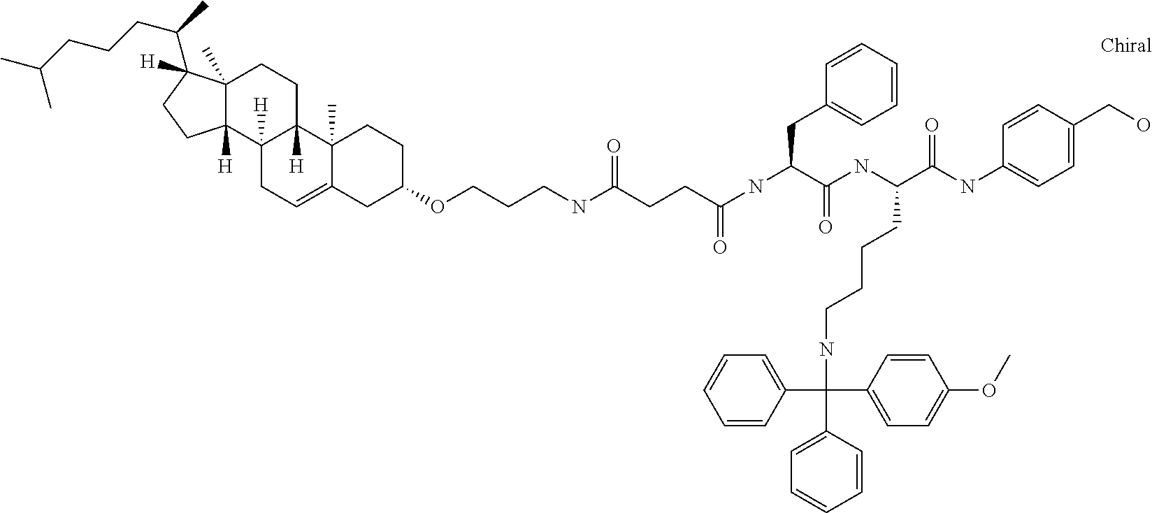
C12(C)C([H])(C3([H])C([H])(CC1)C1(C)C(=CC3)CC(OCCCNC(=O)CCC(=O)NC(CC3=CC=CC=C3)C(NC(C(NC3=CC=C(CO)C=C3)=O)CCCCNC(C3=CC=CC=C3)(C3=CC=C(OC)C=C3)C3=CC=CC=C3)=O)CC1)CCC2(C(C)CCCC(C)C)[H]
